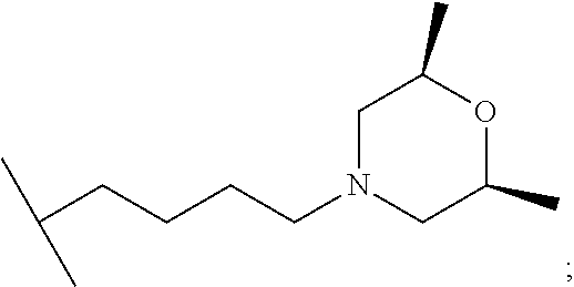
CC(CCCCN1CC(C)OC(C)C1)C
